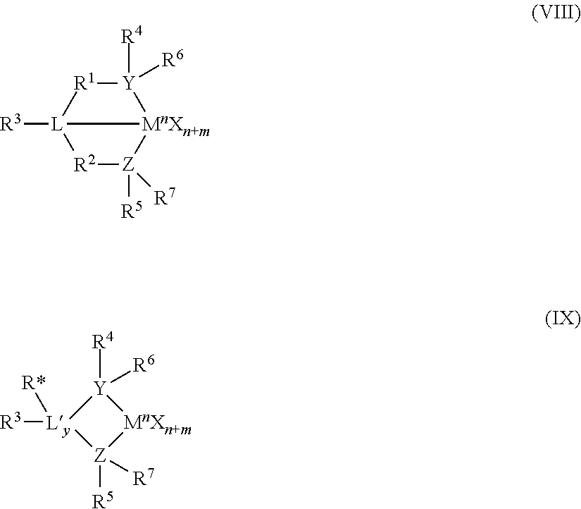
[Y]1([R4])([R6])[Ly]([R3])([R*])[Z]([R5])([R7])[MnXn+m]1.[R2]1[Z]([R5])([R7])[MnXn+m]2[Y]([R4])([R6])[R1][L]12[R3]
